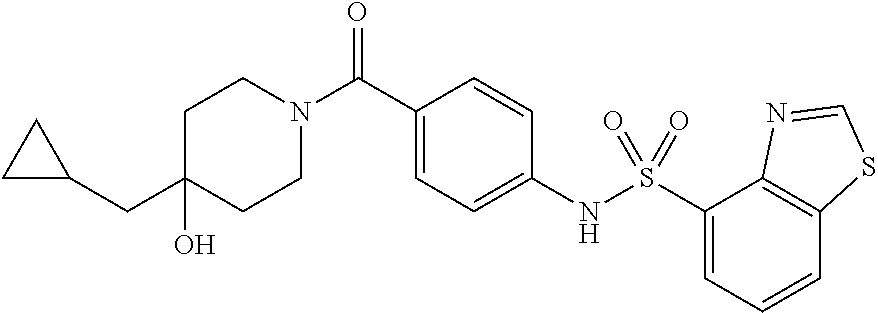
C1(O)(CC2CC2)CCN(C(C2=CC=C(NS(C3=CC=CC4=C3N=CS4)(=O)=O)C=C2)=O)CC1
